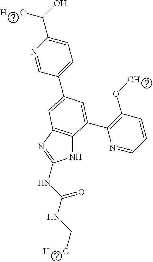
N1=CC(C2=CC3=C(NC(NC(NC[H      C])=O)=N3)C(C3=C(OC)C=CC=N3)=C2)=CC=C1C(O)[H      C]
